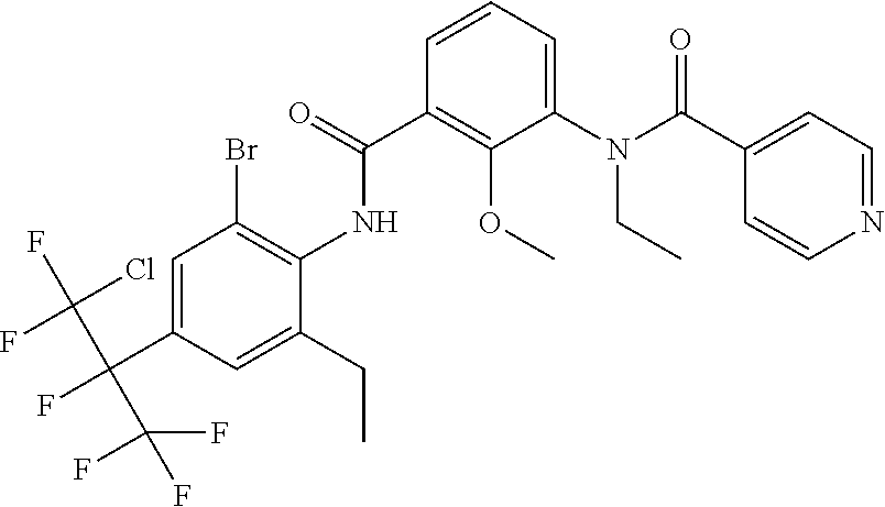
C1=C(C(F)(C(Cl)(F)F)C(F)(F)F)C=C(CC)C(NC(C2=C(OC)C(N(CC)C(=O)C3=CC=NC=C3)=CC=C2)=O)=C1Br
